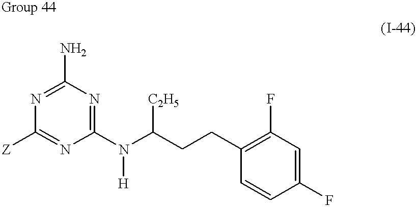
N1=C(N)N=C(N([H])C([C2H5])CCC2=C(F)C=C(F)C=C2)N=C1[Z]
